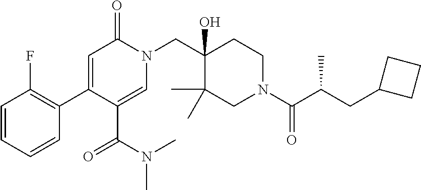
C1(C2=CC(=O)N(CC3(O)C(C)(C)CN(C(C(CC4CCC4)C)=O)CC3)C=C2C(N(C)C)=O)=C(F)C=CC=C1
